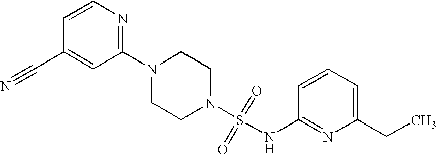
N1(C2=NC=CC(C#N)=C2)CCN(S(=O)(=O)NC2=NC(CC)=CC=C2)CC1
